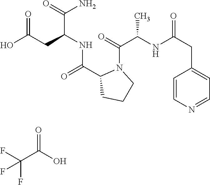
O=C(CC(NC(C1CCCN1C(=O)C(NC(CC1=CC=NC=C1)=O)C)=O)C(=O)N)O.O=C(O)C(F)(F)F
